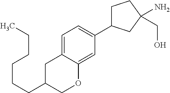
C1=C2C(=CC(C3CCC(CO)(N)C3)=C1)OCC(CCCCCC)C2
